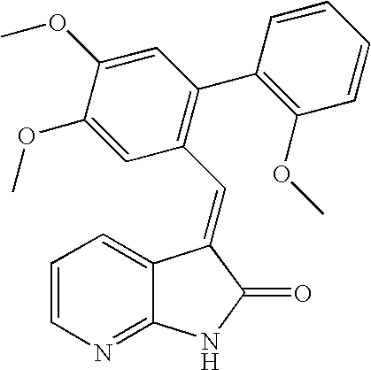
C1=CN=C2C(=C1)C(=CC1=C(C3=C(OC)C=CC=C3)C=C(OC)C(OC)=C1)C(=O)N2
